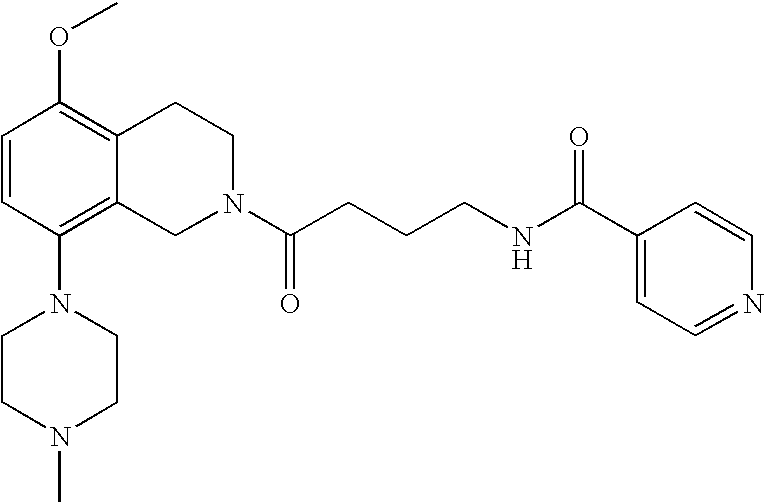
C1=CC(N2CCN(C)CC2)=C2C(=C1OC)CCN(C(CCCNC(C1=CC=NC=C1)=O)=O)C2
